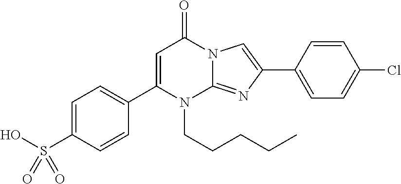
C1(C2=CC=C(S(O)(=O)=O)C=C2)=CC(=O)N2C(=NC(C3=CC=C(Cl)C=C3)=C2)N1CCCCC
